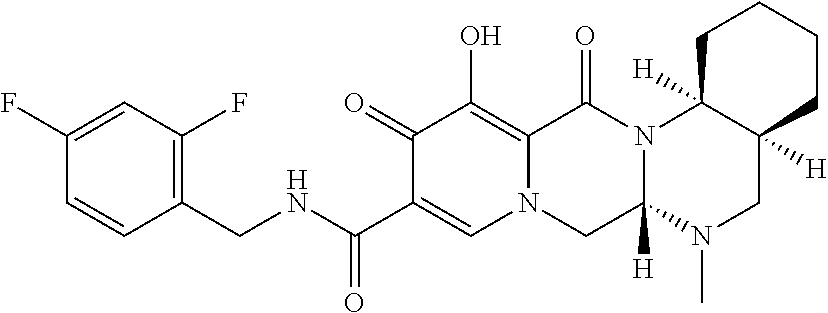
C1(CNC(C2=CN3C(=C(O)C2=O)C(=O)N2C([H])(C3)N(C)CC3([H])C2([H])CCCC3)=O)=C(F)C=C(F)C=C1
